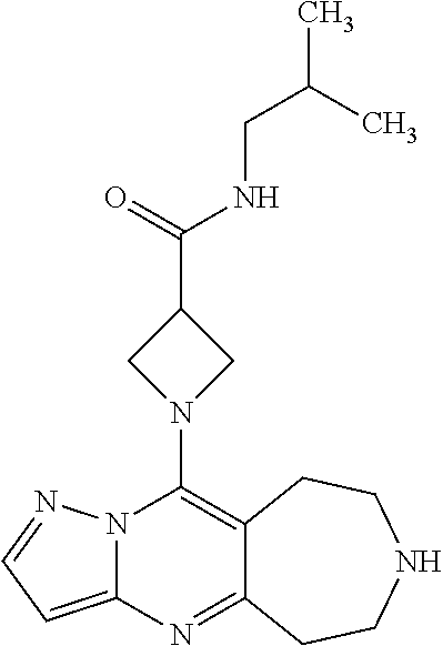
C12=C(N3CC(C(=O)NCC(C)C)C3)N3C(=CC=N3)N=C1CCNCC2
